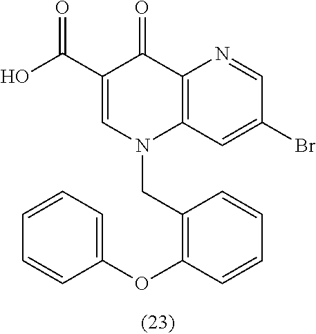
C1(C(O)=O)=CN(CC2=C(OC3=CC=CC=C3)C=CC=C2)C2=C(C1=O)N=CC(Br)=C2
